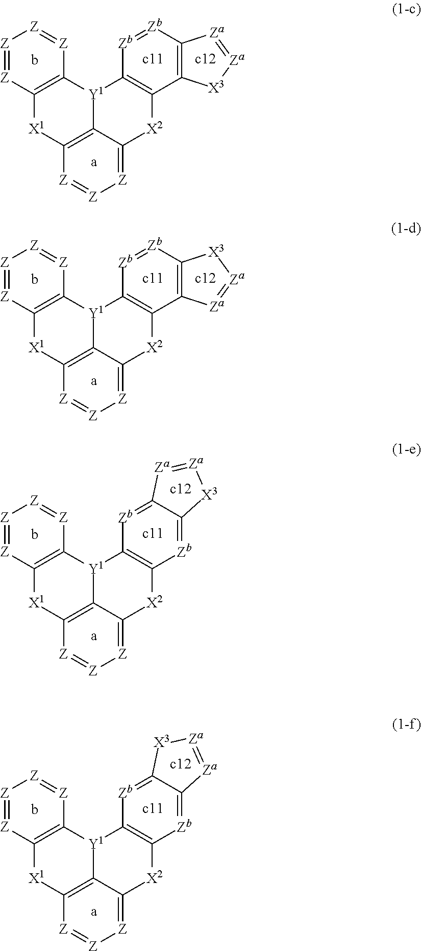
[Z]1=[Z]C2=C([Z]=[Z]1)[Y1]1C3=C([X1]2)[Z]=[Z][Z]=C3[X2]C2=C1[Zb]=[Zb]C1=C2[X3][Za]=[Za]1.[Z]1=[Z]C2=C([Z]=[Z]1)[Y1]1C3=C([X1]2)[Z]=[Z][Z]=C3[X2]C2=C1[Zb]=[Zb]C1=C2[Za]=[Za][X3]1.[Z]1=[Z]C2=C([Z]=[Z]1)[Y1]1C3=C([X1]2)[Z]=[Z][Z]=C3[X2]C2=C1[Zb]=C1C(=[Zb]2)[X3][Za]=[Za]1.[Z]1=[Z]C2=C([Z]=[Z]1)[Y1]1C3=C([X1]2)[Z]=[Z][Z]=C3[X2]C2=C1[Zb]=C1C(=[Zb]2)[Za]=[Za][X3]1
